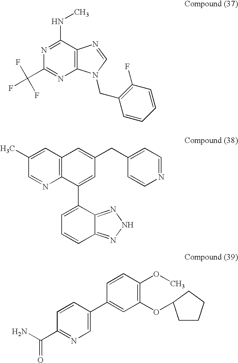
C1(NC)=NC(C(F)(F)F)=NC2=C1N=CN2CC1=C(F)C=CC=C1.C1=C(C)C=NC2=C1C=C(CC1=CC=NC=C1)C=C2C1=CC=CC2=NNN=C12.NC(C1=NC=C(C2=CC(OC3CCCC3)=C(OC)C=C2)C=C1)=O
